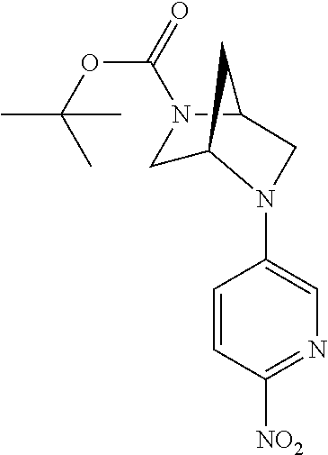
C1=CC([NO2])=NC=C1N1CC2N(C(=O)OC(C)(C)C)CC1C2
